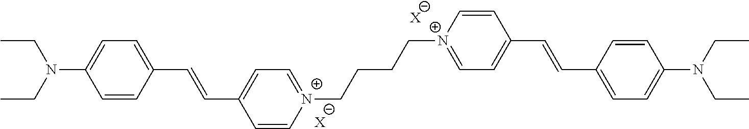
[X].[X].N(CC)(C1=CC=C(C=CC2=CC=[N+](CCCC[N+]3=CC=C(C=CC4=CC=C(N(CC)CC)C=C4)C=C3)C=C2)C=C1)CC
